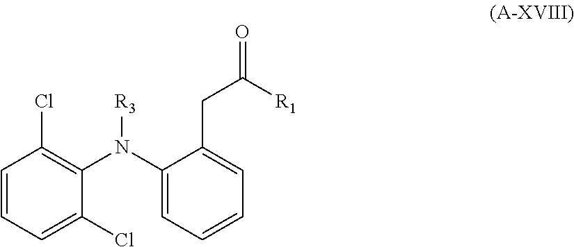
C1=CC=C(Cl)C(N(C2=CC=CC=C2CC(=O)[R1])[R3])=C1Cl
